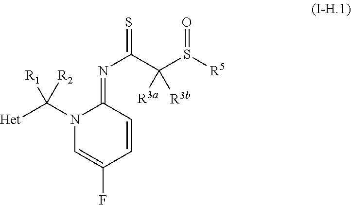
N1(C([R1])([Het])[R2])C=C(F)C=CC1=NC(C(S([R5])=O)([R3b])[R3a])=S
